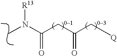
CN([R13])C(CC(C[Q])=O)=O
